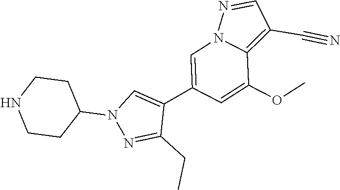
C1(C2=CN3C(=C(C#N)C=N3)C(OC)=C2)=CN(C2CCNCC2)N=C1CC
